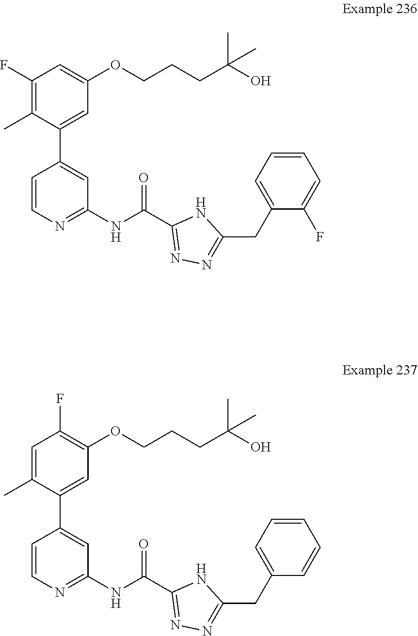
C1(F)=C(C)C(C2=CC(NC(C3=NN=C(CC4=CC=CC=C4F)N3)=O)=NC=C2)=CC(OCCCC(C)(O)C)=C1.C1=C(C)C(C2=CC(NC(C3=NN=C(CC4=CC=CC=C4)N3)=O)=NC=C2)=CC(OCCCC(C)(O)C)=C1F
